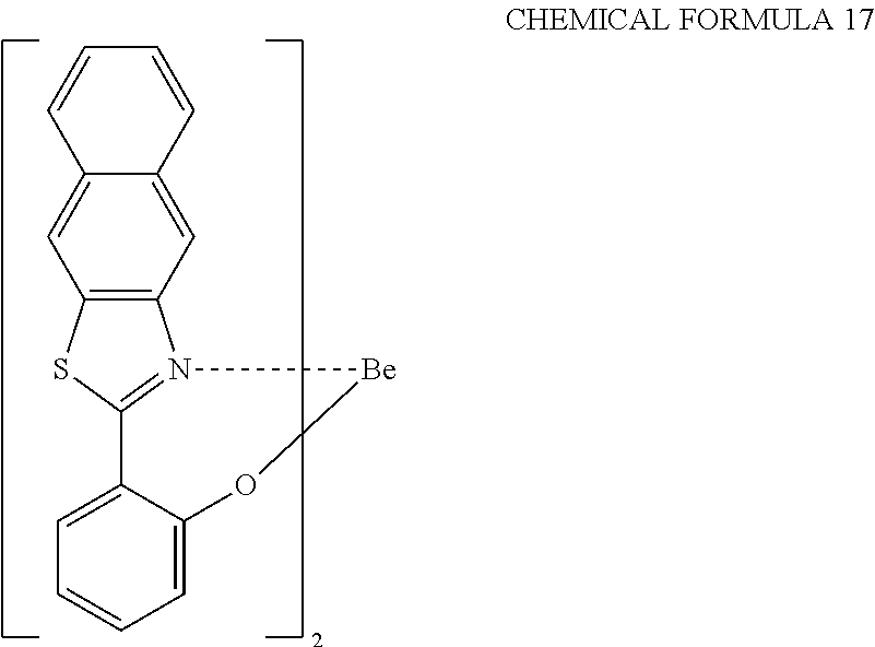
C12=C(C=C3C(=C1)C=CC=C3)N1=C(S2)C2=CC=CC=C2O[Be]1
